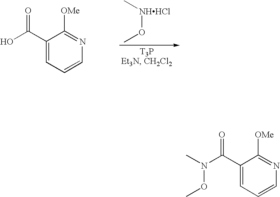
C1(C(O)=O)=CC=CN=C1[OMe].[NHHCl](OC)C.C1(C(N(C)OC)=O)=CC=CN=C1[OMe]
